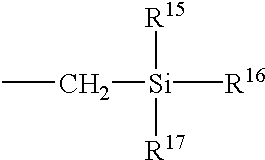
CC[Si]([R16])([R15])[R17]
